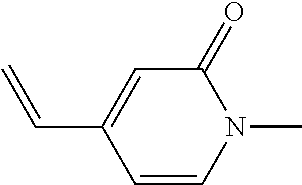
C1=C(C=C)C=CN(C)C1=O
